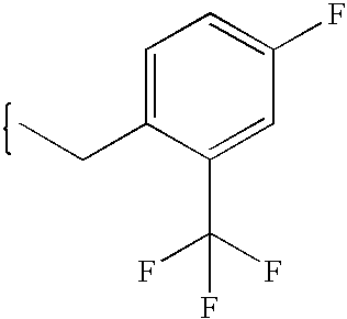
C1=C(CC)C(C(F)(F)F)=CC(F)=C1
